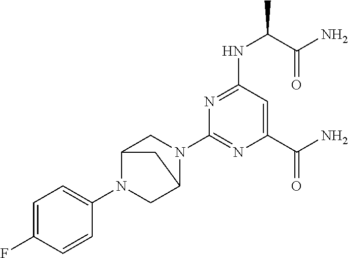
C12N(C3=CC=C(F)C=C3)CC(N(C3=NC(C(N)=O)=CC(NC(C)C(N)=O)=N3)C1)C2
